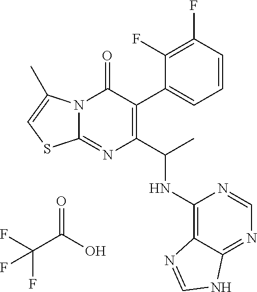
C1(C(C)NC2=C3C(=NC=N2)NC=N3)=C(C2=CC=CC(F)=C2F)C(=O)N2C(=N1)SC=C2C.FC(C(O)=O)(F)F
